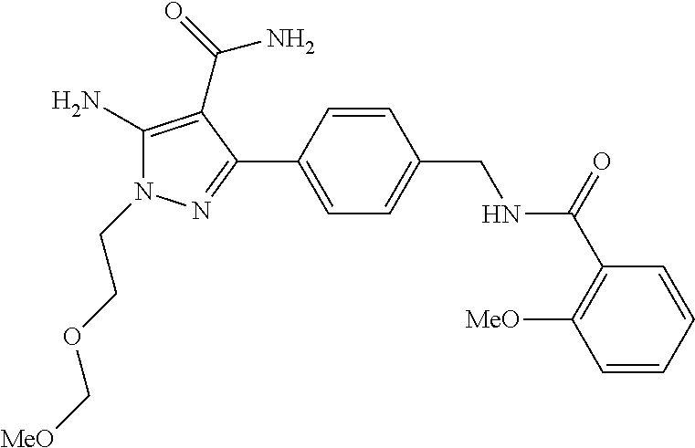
C1(N)=C(C(=O)N)C(C2=CC=C(CNC(=O)C3=C([MeO])C=CC=C3)C=C2)=NN1CCOC[MeO]
